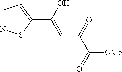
C1=NSC(C(O)=CC(=O)C(=O)[OMe])=C1
